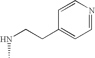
C1=CN=CC=C1CCNC
